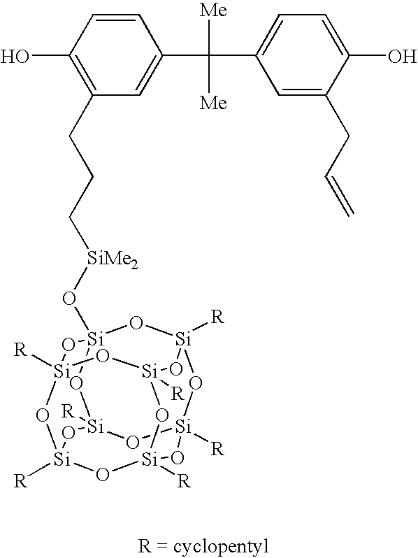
C1=CC(O)=C(CCC[SiMe2]O[Si]23O[Si]4([R])O[Si]5([R])O[Si]([R])(O2)O[Si]2([R])O[Si]([R])(O[Si]([R])(O[Si]([R])(O2)O3)O4)O5)C=C1C(C1=CC=C(O)C(CC=C)=C1)([Me])[Me]
